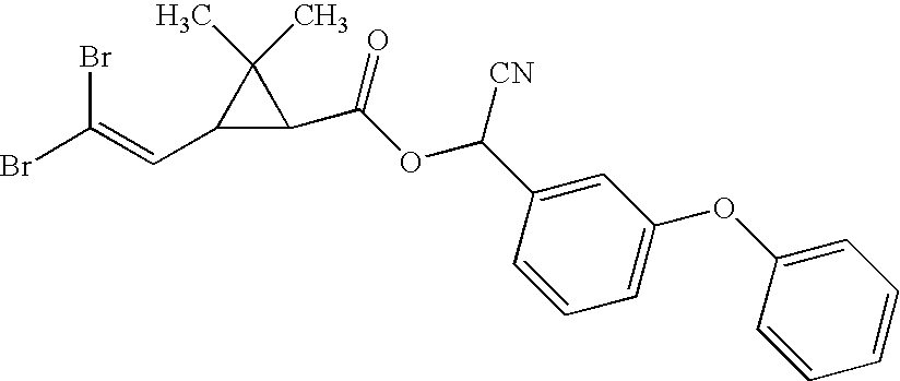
C1(OC2=CC=CC(C([CN])OC(C3C(C)(C)C3C=C(Br)Br)=O)=C2)=CC=CC=C1
